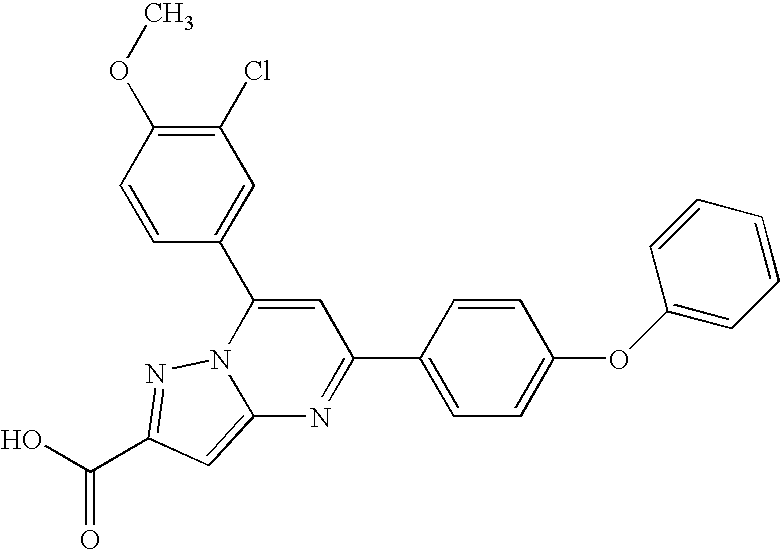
O=C(O)C1=NN2C(=C1)N=C(C1=CC=C(OC3=CC=CC=C3)C=C1)C=C2C1=CC(Cl)=C(OC)C=C1
